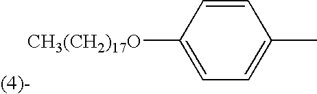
[CH3(CH2)17O]C1=CC=C(C)C=C1
